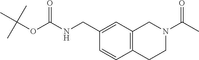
C12=C(C=C(CNC(OC(C)(C)C)=O)C=C1)CN(C(C)=O)CC2
